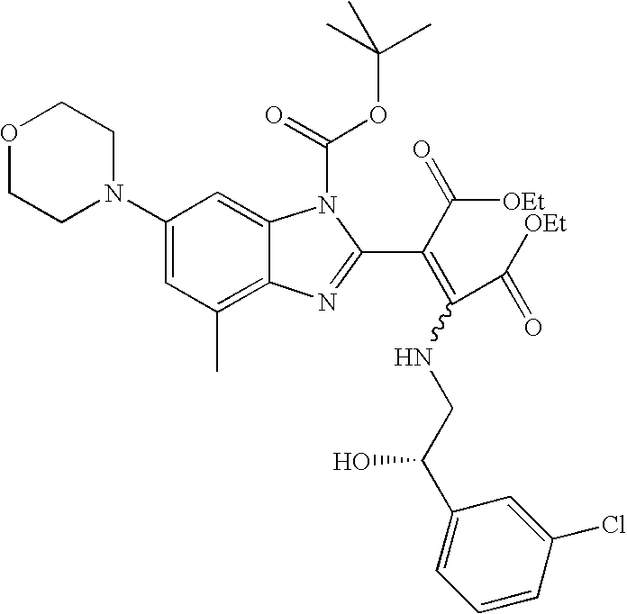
O1CCN(C2=CC(C)=C3C(=C2)N(C(=O)OC(C)(C)C)C(C(C([OEt])=O)=C(C([OEt])=O)NCC(C2=CC=CC(Cl)=C2)O)=N3)CC1
